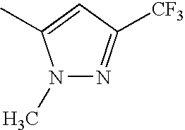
CN1N=C([CF3])C=C1C
